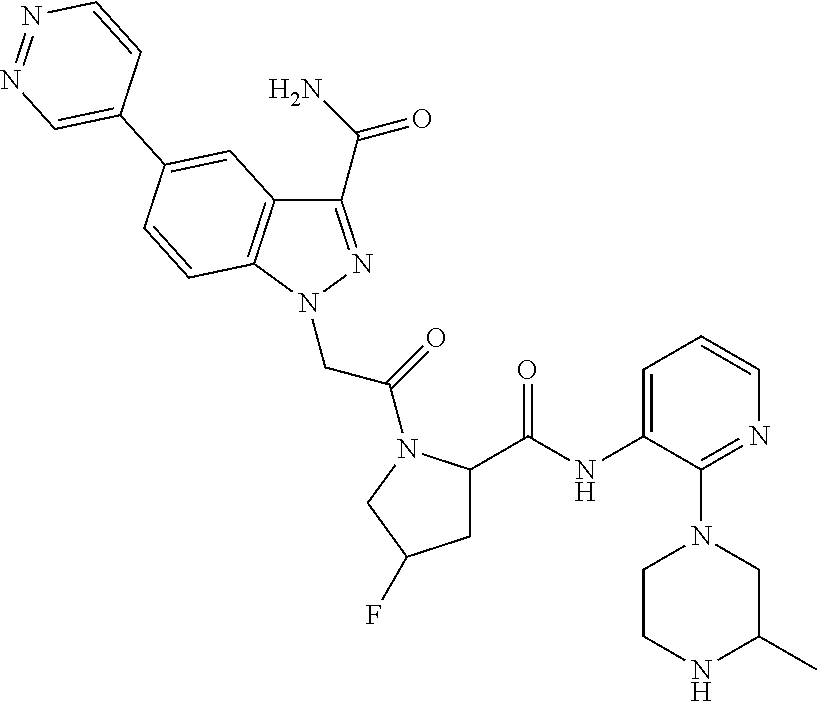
C1(C(N)=O)=NN(CC(=O)N2C(C(NC3=CC=CN=C3N3CCNC(C)C3)=O)CC(F)C2)C2=C1C=C(C1=CN=NC=C1)C=C2
